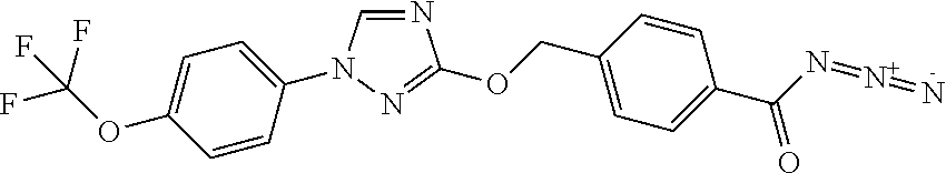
N1=CN(C2=CC=C(OC(F)(F)F)C=C2)N=C1OCC1=CC=C(C(=O)N=[N+]=N)C=C1
